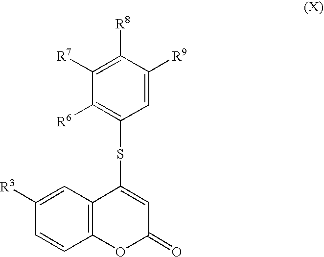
C12=C(C=C([R3])C=C1)C(SC1=C([R6])C([R7])=C([R8])C([R9])=C1)=CC(=O)O2
